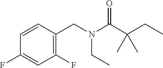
C1=CC(CN(C(C(CC)(C)C)=O)CC)=C(F)C=C1F
